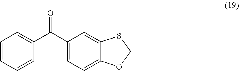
C1=CC=CC(C(C2=CC=C3C(=C2)SCO3)=O)=C1
